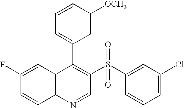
C12=C(C=C(F)C=C1)C(C1=CC=CC([OCH3])=C1)=C(S(C1=CC(Cl)=CC=C1)(=O)=O)C=N2
